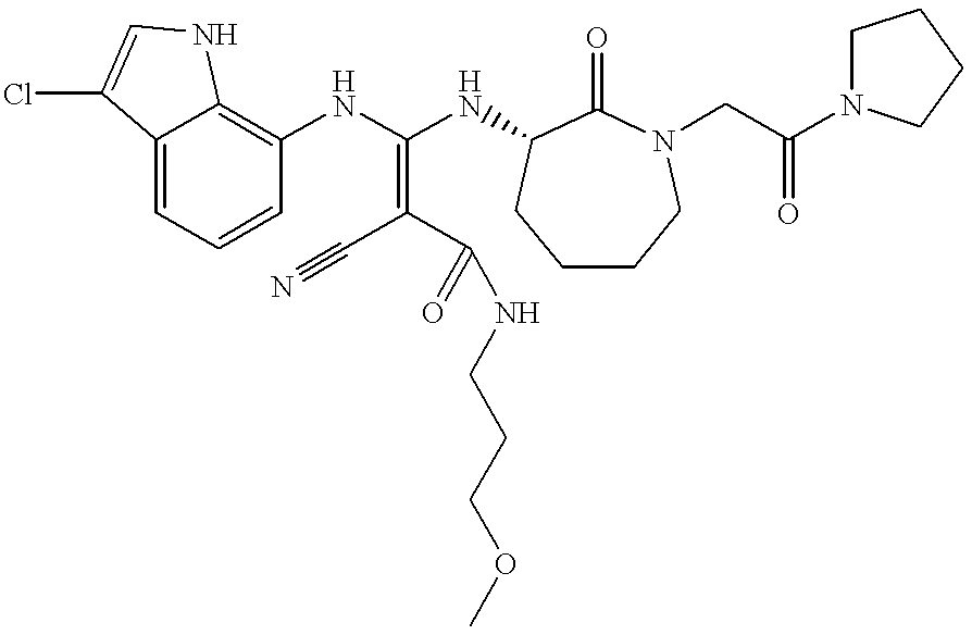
C12=CC=CC(NC(NC3C(=O)N(CC(N4CCCC4)=O)CCCC3)=C(C#N)C(=O)NCCCOC)=C1NC=C2Cl
